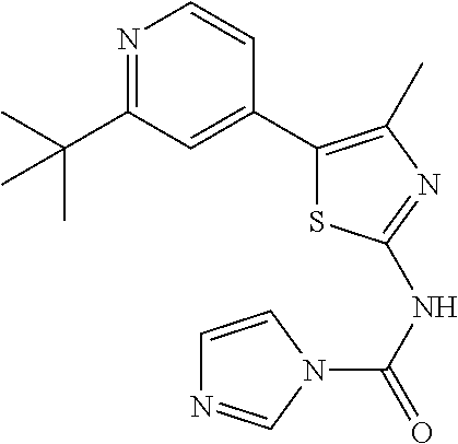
N1=C(C(C)(C)C)C=C(C2=C(C)N=C(NC(=O)N3C=CN=C3)S2)C=C1
